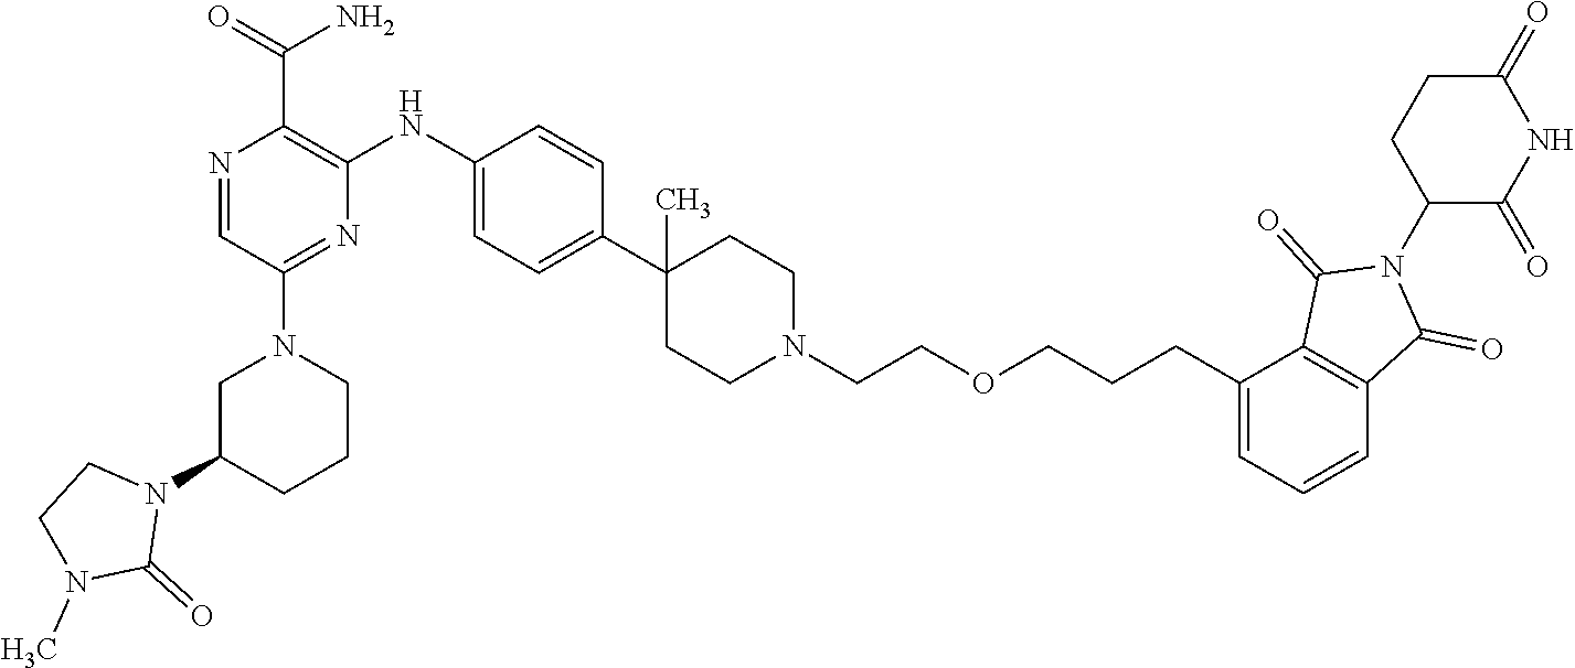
C1C(N2CCN(C)C2=O)CCCN1C1=NC(NC2=CC=C(C3(C)CCN(CCOCCCC4=CC=CC5=C4C(=O)N(C4CCC(=O)NC4=O)C5=O)CC3)C=C2)=C(C(=O)N)N=C1
